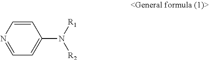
C1=NC=CC(N([R1])[R2])=C1
